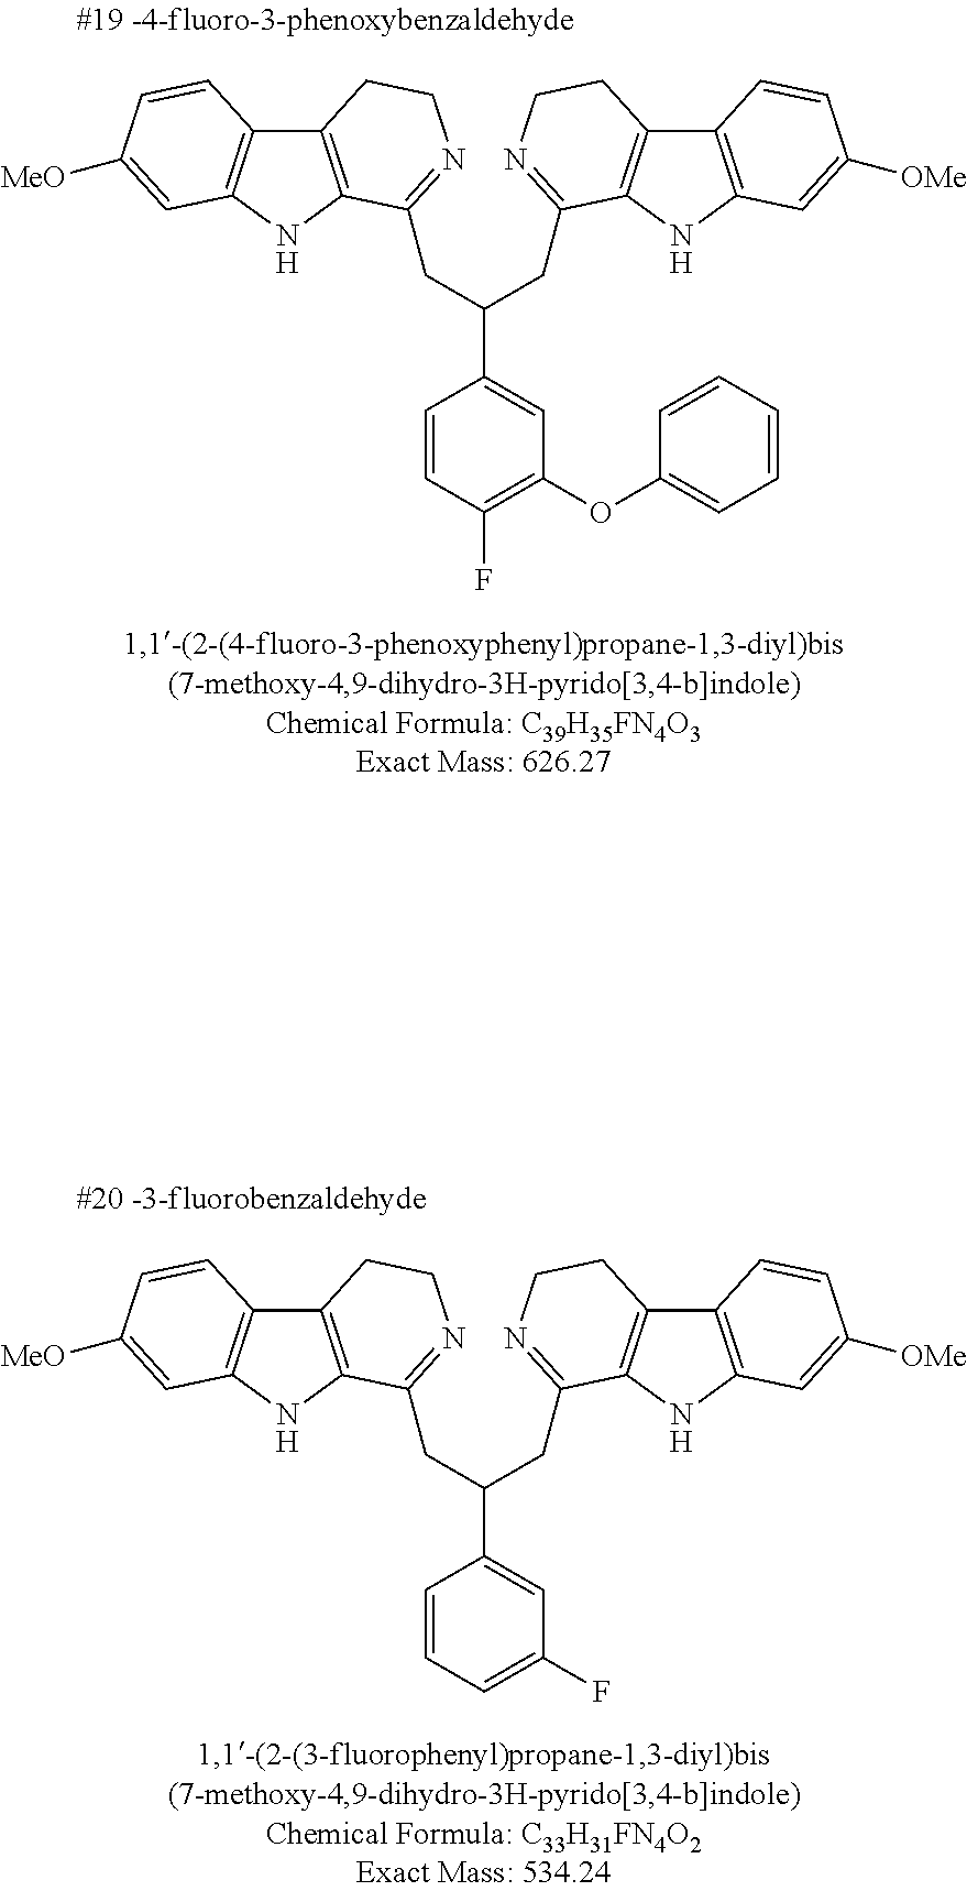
C12=C(NC3=C1C=CC([MeO])=C3)C(CC(CC1=NCCC3=C1NC1=C3C=CC([OMe])=C1)C1=CC(OC3=CC=CC=C3)=C(F)C=C1)=NCC2.C12=C(NC3=C1C=CC([MeO])=C3)C(CC(CC1=NCCC3=C1NC1=C3C=CC([OMe])=C1)C1=CC(F)=CC=C1)=NCC2
